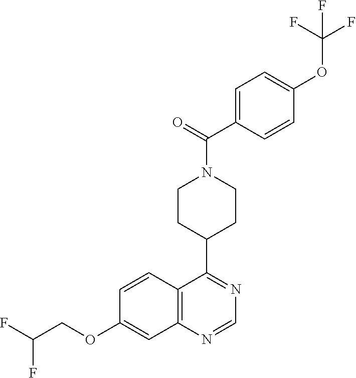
C12=C(N=CN=C1C1CCN(C(=O)C3=CC=C(OC(F)(F)F)C=C3)CC1)C=C(OCC(F)F)C=C2
